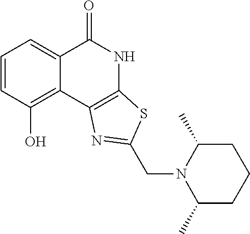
C1=CC(O)=C2C(=C1)C(=O)NC1=C2N=C(CN2C(C)CCCC2C)S1
